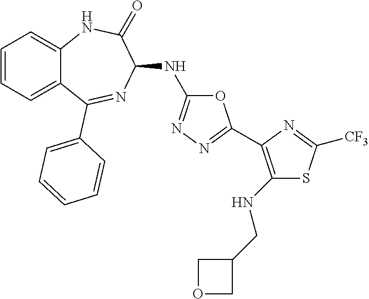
C1(NC2=NN=C(C3=C(NCC4COC4)SC([CF3])=N3)O2)C(=O)NC2=CC=CC=C2C(C2=CC=CC=C2)=N1
